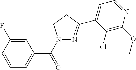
N1(C(=O)C2=CC=CC(F)=C2)N=C(C2=CC=NC(OC)=C2Cl)CC1
